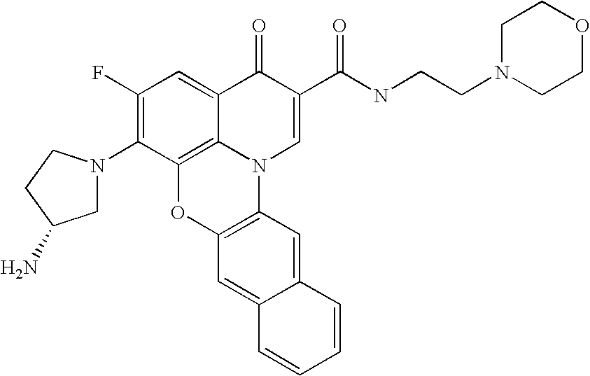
C1(F)=C(N2CC(N)CC2)C2=C3C(=C1)C(=O)C(C(NCCN1CCOCC1)=O)=CN3C1=C(O2)C=C2C(=C1)C=CC=C2
